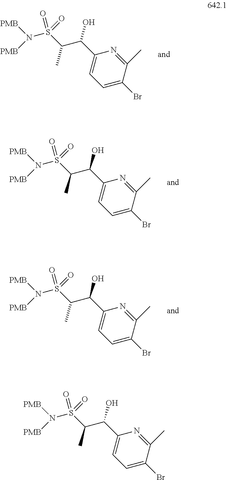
S(C(C(C1=CC=C(Br)C(C)=N1)O)C)(=O)(=O)N([PMB])[PMB].S(C(C(C1=CC=C(Br)C(C)=N1)O)C)(=O)(=O)N([PMB])[PMB].S(C(C(C1=CC=C(Br)C(C)=N1)O)C)(=O)(=O)N([PMB])[PMB].S(C(C(C1=CC=C(Br)C(C)=N1)O)C)(=O)(=O)N([PMB])[PMB]
